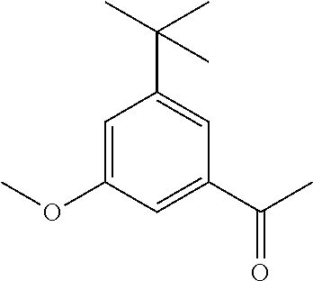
C1=C(OC)C=C(C(C)=O)C=C1C(C)(C)C
